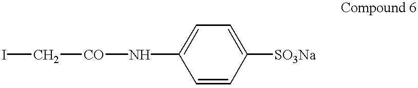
IC[CO]NC1=CC=C([SO3Na])C=C1
